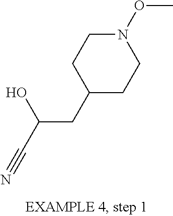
N1(OC)CCC(CC(O)C#N)CC1
